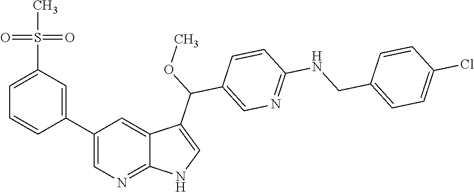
C1(C2=CC(S(C)(=O)=O)=CC=C2)=CN=C2C(=C1)C(C(OC)C1=CN=C(NCC3=CC=C(Cl)C=C3)C=C1)=CN2
